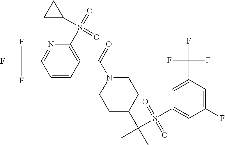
C1(S(=O)(C2CC2)=O)=C(C(N2CCC(C(C)(S(C3=CC(F)=CC(C(F)(F)F)=C3)(=O)=O)C)CC2)=O)C=CC(C(F)(F)F)=N1
